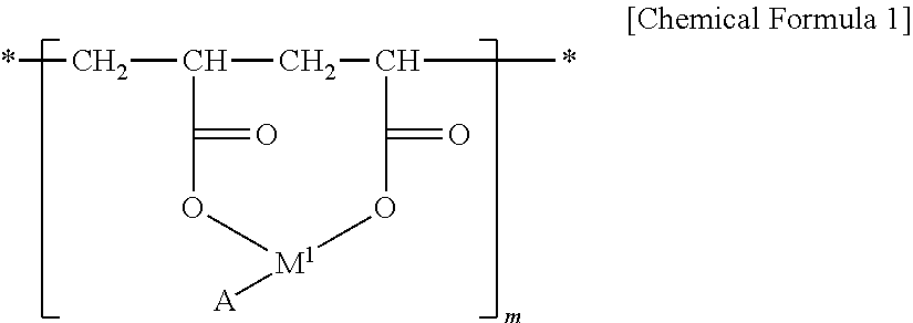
C(C1CC(*)C(=O)O[M1]([A])OC1=O)*
